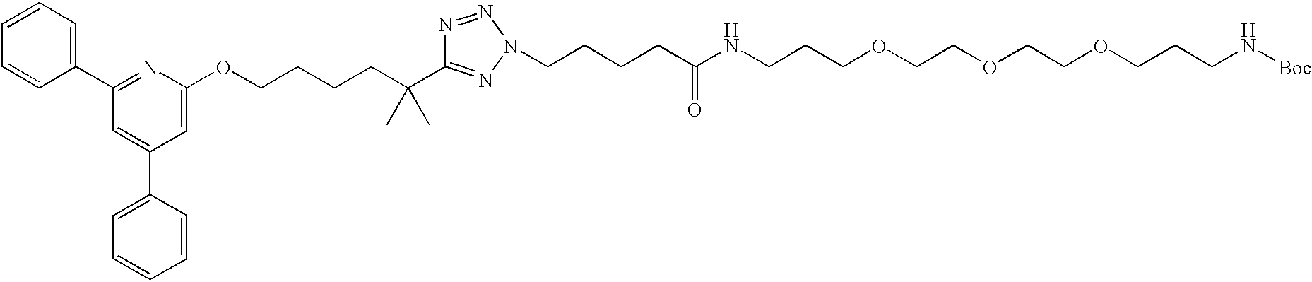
C1=CC=CC(C2=NC(OCCCCC(C)(C)C3=NN(CCCCC(NCCCOCCOCCOCCCN[Boc])=O)N=N3)=CC(C3=CC=CC=C3)=C2)=C1
